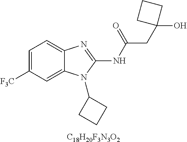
[C18H20F3N3O2].C1=C([F3C])C=C2C(=C1)N=C(NC(=O)CC1(O)CCC1)N2C1CCC1
